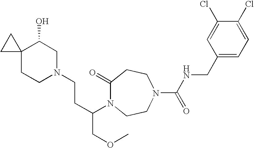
C1(CNC(N2CCC(=O)N(C(CCN3CC(O)C4(CC3)CC4)COC)CC2)=O)=CC=C(Cl)C(Cl)=C1
